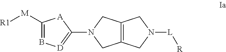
C1([M][R1])=B[D]=C(N2CC3=C(C2)CN([L][R])C3)[A]1
